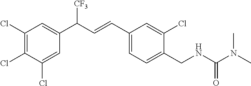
C1(Cl)=C(Cl)C(Cl)=CC(C([CF3])C=CC2=CC=C(CNC(N(C)C)=O)C(Cl)=C2)=C1
